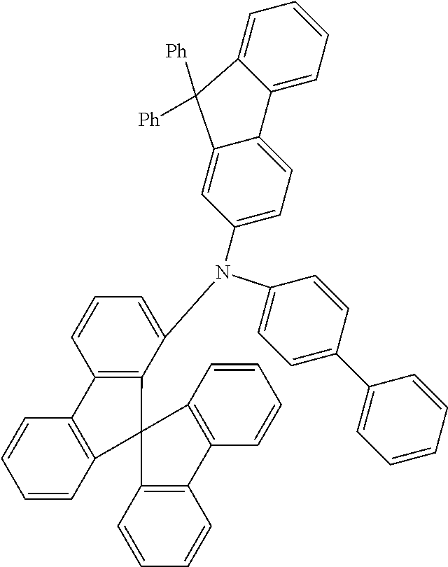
C1(C2=CC=CC=C2)=CC=C(N(C2=CC=C3C(=C2)C([Ph])([Ph])C2=CC=CC=C32)C2=CC=CC3=C2C2(C4=C3C=CC=C4)C3=C(C=CC=C3)C3=C2C=CC=C3)C=C1
